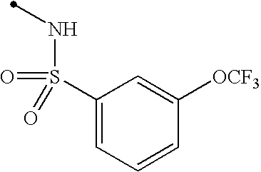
C1(S(NC)(=O)=O)=CC=CC([OCF3])=C1
